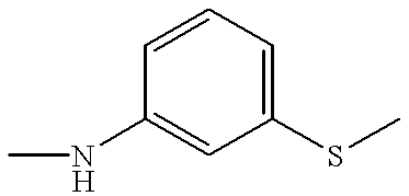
C1(SC)=CC=CC(NC)=C1
